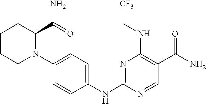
N1=C(NC2=CC=C(N3C(C(=O)N)CCCC3)C=C2)N=CC(C(N)=O)=C1NC[CF3]
